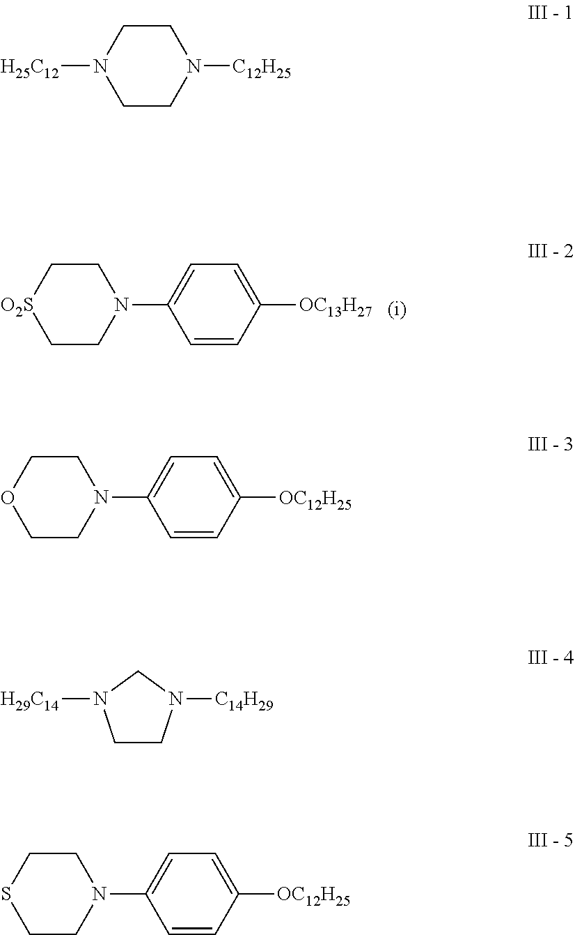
C1CN(C2=CC=C([OC13H27])C=C2)CC[O2S]1.C1CN([C12H25])CCN1[H25C12].C1CN(C2=CC=C([OC12H25])C=C2)CCO1.C1N([H29C14])CCN1[C14H29].N1(C2=CC=C([OC12H25])C=C2)CCSCC1
